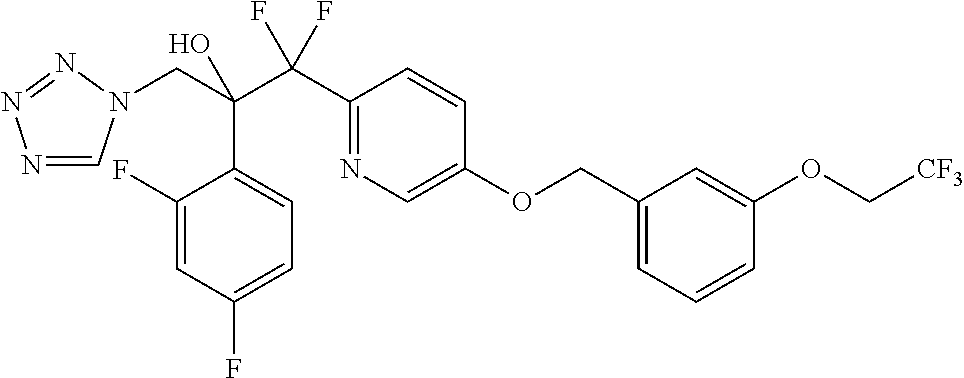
N1=CN(CC(C(C2=NC=C(OCC3=CC=CC(OC[CF3])=C3)C=C2)(F)F)(O)C2=CC=C(F)C=C2F)N=N1
